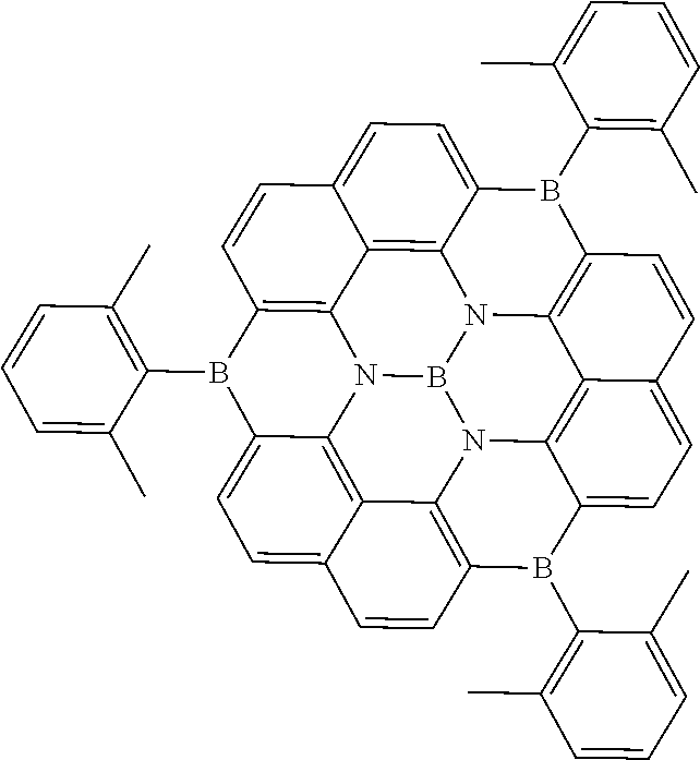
C1(C)=C(B2C3=C4C5=C6C(=CC=C5C=C3)B(C3=C(C)C=CC=C3C)C3=C5C7=C8C(=CC=C7C=C3)B(C3=C(C)C=CC=C3C)C3=C7N8B(N4C4=C7C(=CC=C24)C=C3)N56)C(C)=CC=C1
